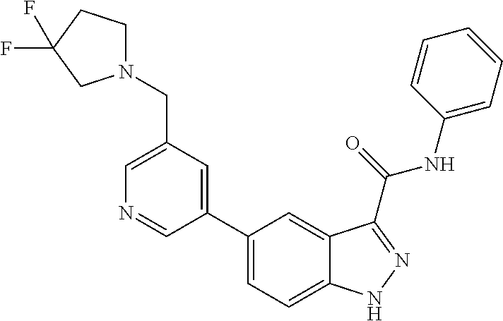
C1(CN2CCC(F)(F)C2)=CN=CC(C2=CC=C3C(=C2)C(C(NC2=CC=CC=C2)=O)=NN3)=C1
